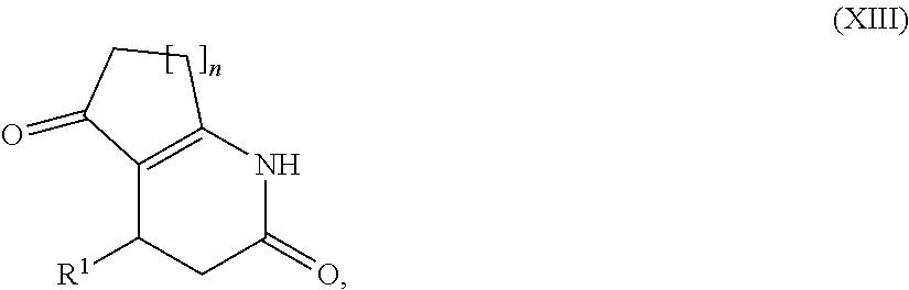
C12=C(NC(=O)CC1[R1])CCC2=O
